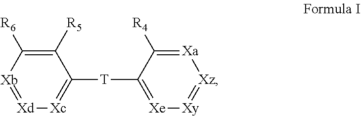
[Xb]1=[Xd][Xc]=C([T]C2=[Xe][Xy]=[Xz][Xa]=C2[R4])C([R5])=C1[R6]
